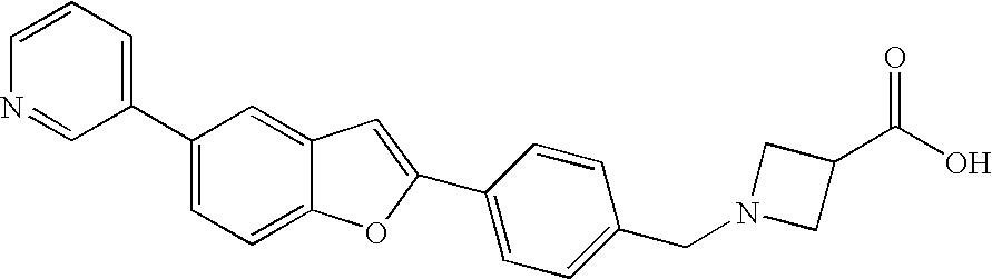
C1=CC=C(C2=CC=C3C(=C2)C=C(C2=CC=C(CN4CC(C(O)=O)C4)C=C2)O3)C=N1
